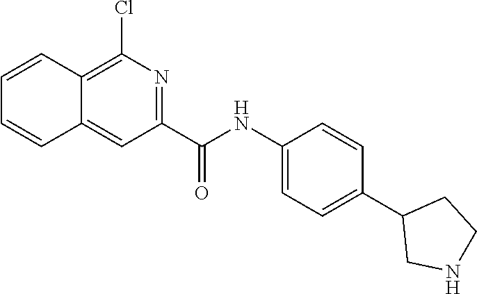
C1=C2C(=C(Cl)N=C1C(NC1=CC=C(C3CNCC3)C=C1)=O)C=CC=C2
